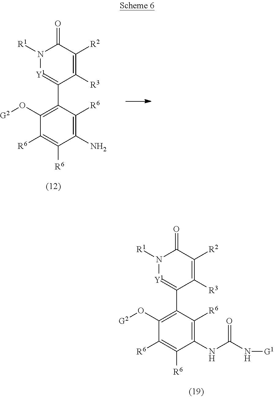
N1([R1])[Y1]=C(C2=C(O[G2])C([R6])=C([R6])C(NC(N[G1])=O)=C2[R6])C([R3])=C([R2])C1=O.N1([R1])[Y1]=C(C2=C(O[G2])C([R6])=C([R6])C(N)=C2[R6])C([R3])=C([R2])C1=O
